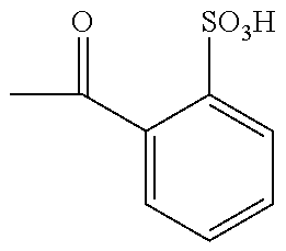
CC(=O)C1=CC=CC=C1[SO3H]
